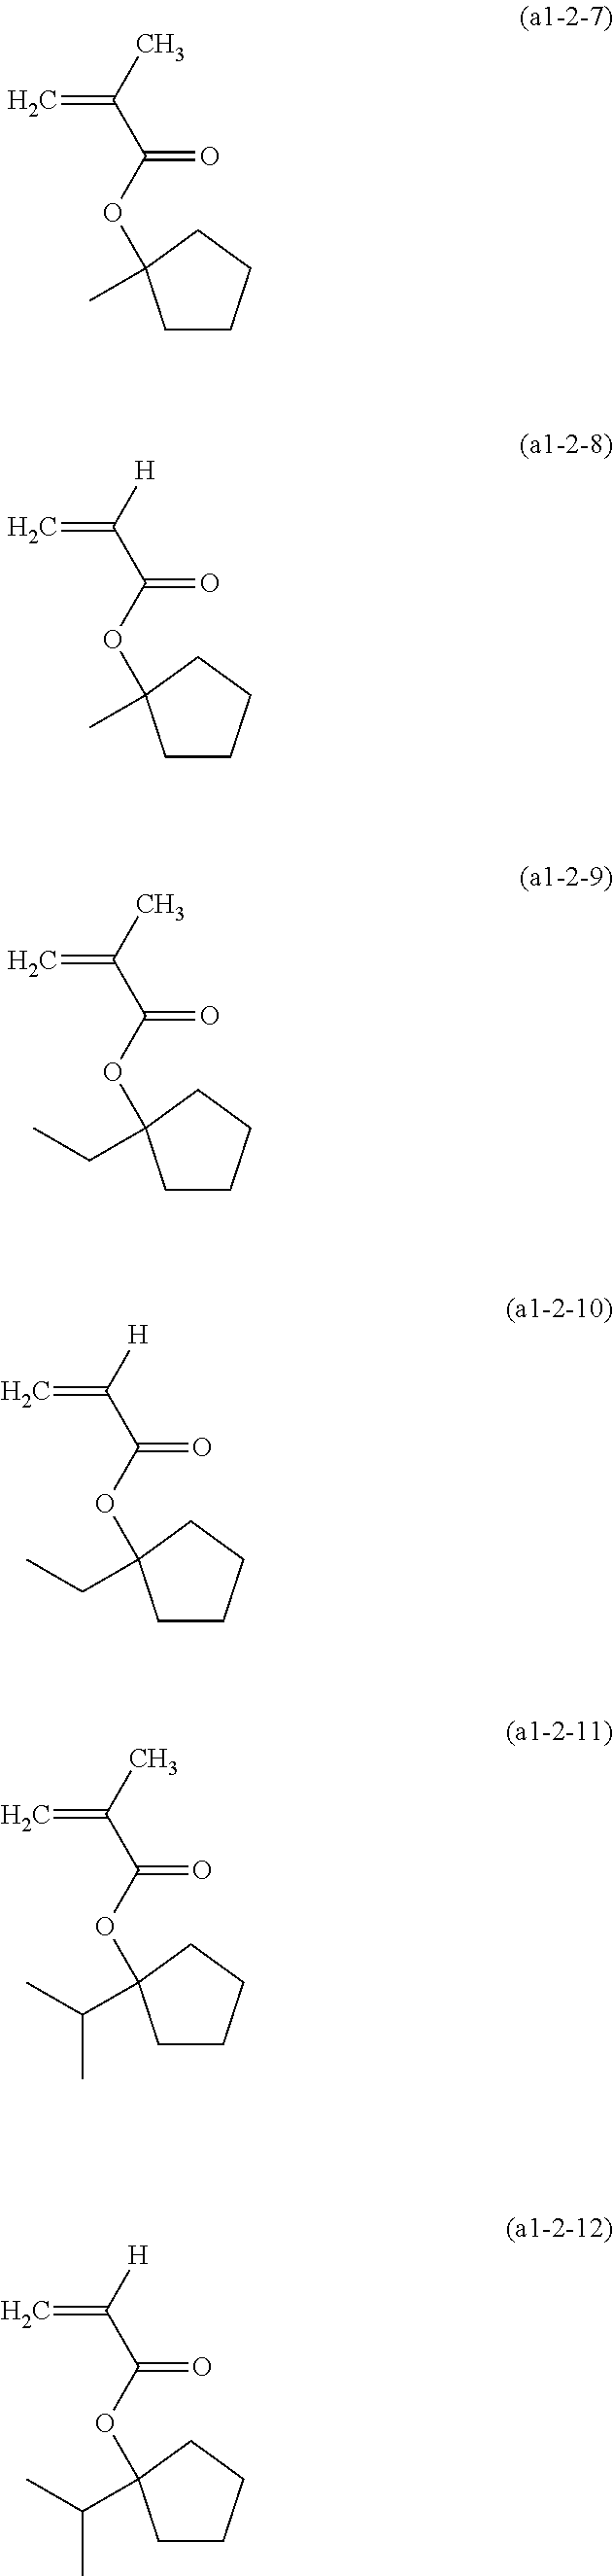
C1CCCC1(C)OC(=O)C(=C)C.C1CCCC1(C)OC(=O)C(=C)[H].C1CCCC1(CC)OC(=O)C(=C)C.C1CCCC1(CC)OC(=O)C(=C)[H].C1CCCC1(C(C)C)OC(=O)C(=C)C.C1CCCC1(C(C)C)OC(=O)C(=C)[H]
